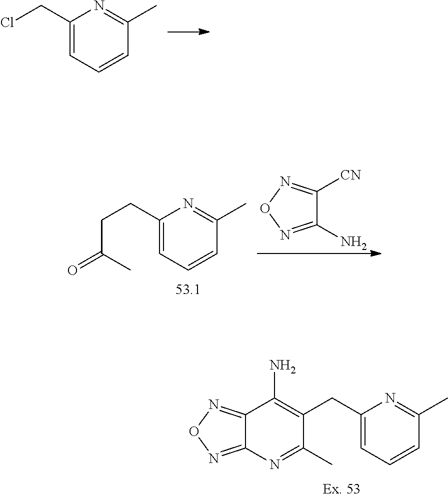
C12=NON=C1N=C(C)C(CC1=CC=CC(C)=N1)=C2N.C1(CCl)=CC=CC(C)=N1.C1([CN])=NON=C1N.C1(CCC(C)=O)=CC=CC(C)=N1
